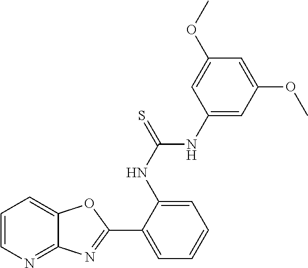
C1=CN=C2C(=C1)OC(C1=CC=CC=C1NC(=S)NC1=CC(OC)=CC(OC)=C1)=N2
